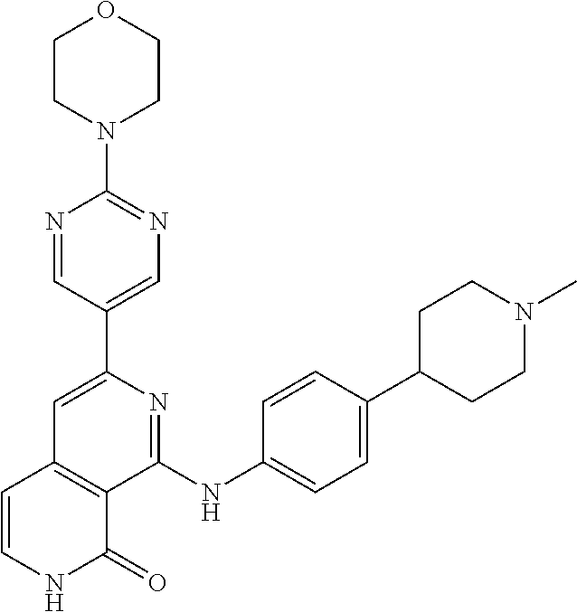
C1(C2=CN=C(N3CCOCC3)N=C2)=CC2=C(C(NC3=CC=C(C4CCN(C)CC4)C=C3)=N1)C(=O)NC=C2
